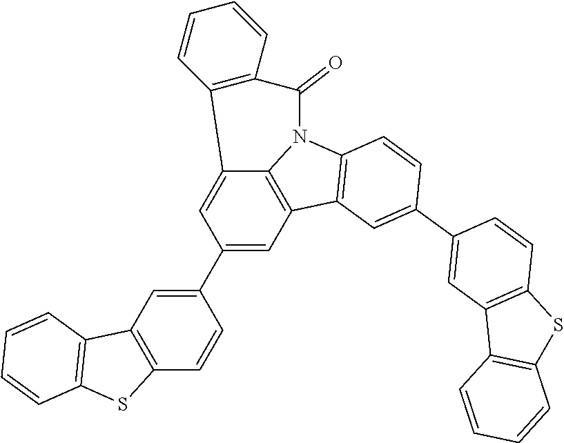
C12=CC(C3=CC4=C(C=C3)SC3=C4C=CC=C3)=CC3=C1N(C1=C3C=C(C3=CC4=C(C=C3)SC3=C4C=CC=C3)C=C1)C(=O)C1=C2C=CC=C1
